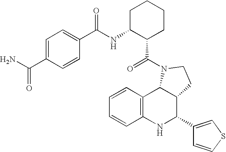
C12=C(NC(C3=CSC=C3)C3C1N(C(=O)C1CCCCC1NC(C1=CC=C(C(N)=O)C=C1)=O)CC3)C=CC=C2
